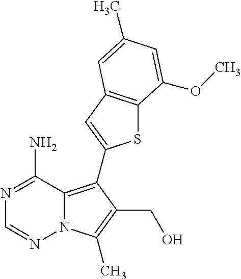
N1=C(N)C2=C(C3=CC4=C(S3)C(OC)=CC(C)=C4)C(CO)=C(C)N2N=C1
